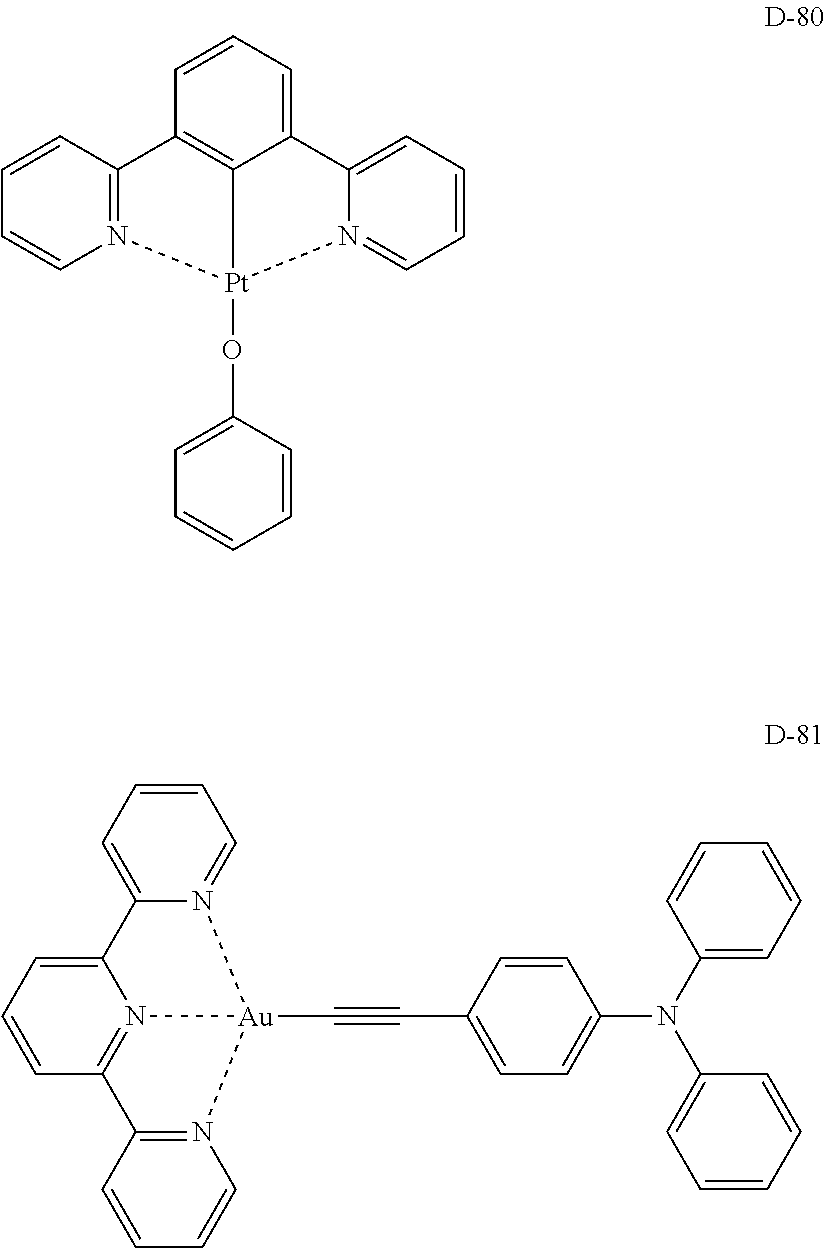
C1=CC2=N(C=C1)[Pt]1(OC3=CC=CC=C3)C3=C2C=CC=C3C2=CC=CC=N21.C1=CC=C2N(=C1)[Au]1(C#CC3=CC=C(N(C4=CC=CC=C4)C4=CC=CC=C4)C=C3)N3=C(C=CC=C23)C2=N1C=CC=C2
